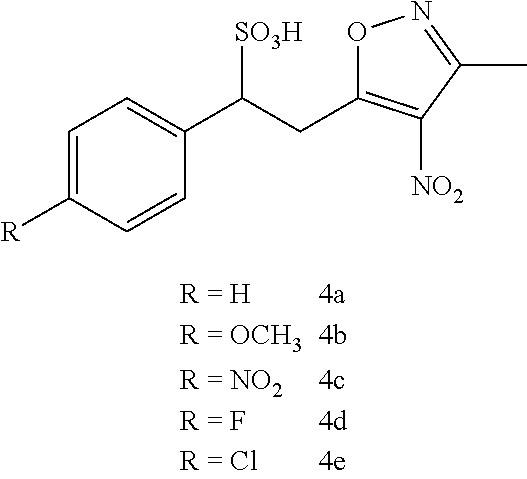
C1=C([R])C=CC(C(CC2=C([NO2])C(C)=NO2)[SO3H])=C1
